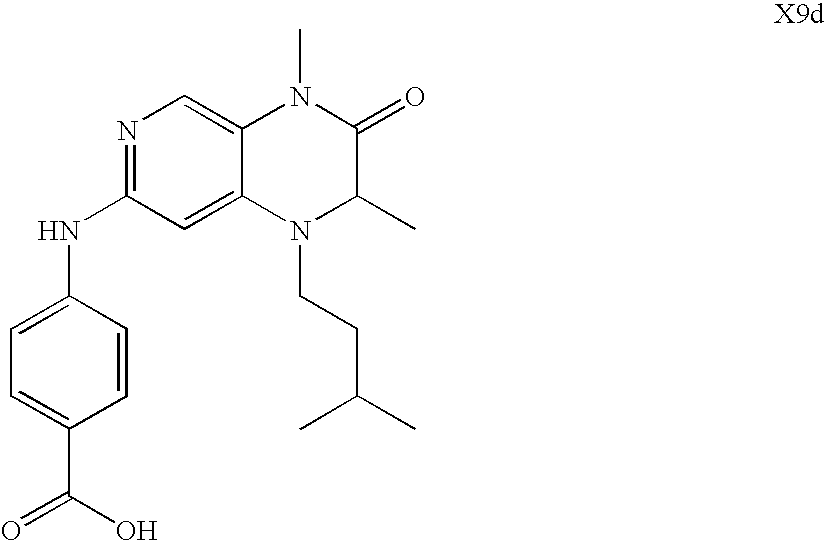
N1=C(NC2=CC=C(C(O)=O)C=C2)C=C2C(=C1)N(C)C(=O)C(C)N2CCC(C)C
